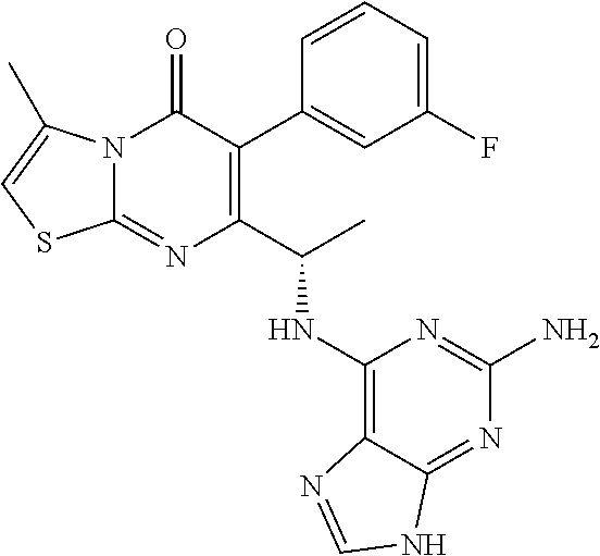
C1(C(C)NC2=C3C(=NC(N)=N2)NC=N3)=C(C2=CC(F)=CC=C2)C(=O)N2C(=N1)SC=C2C
